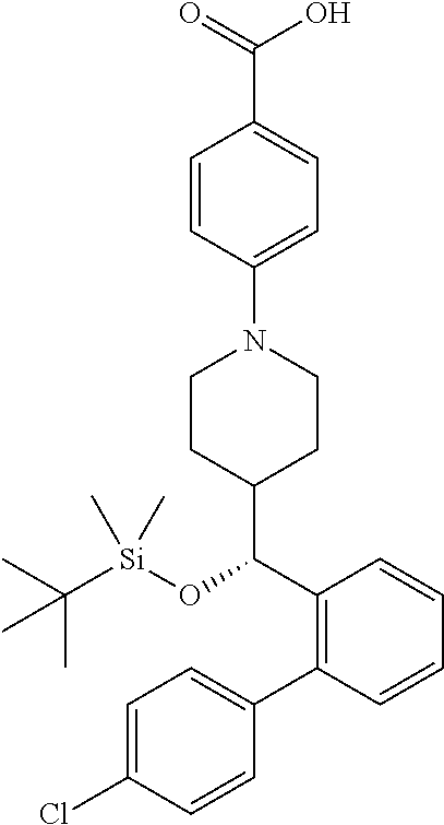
C1=C(Cl)C=CC(C2=C(C(C3CCN(C4=CC=C(C(=O)O)C=C4)CC3)O[Si](C(C)(C)C)(C)C)C=CC=C2)=C1
